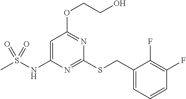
C1(SCC2=CC=CC(F)=C2F)=NC(NS(C)(=O)=O)=CC(OCCO)=N1
